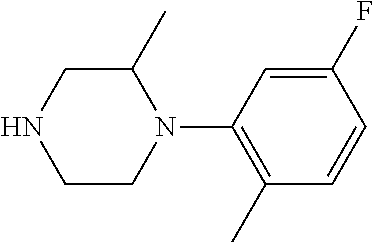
C1C(C)N(C2=C(C)C=CC(F)=C2)CCN1
